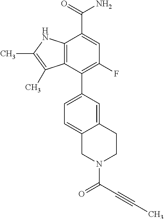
C12=C(NC(C)=C1C)C(C(=O)N)=CC(F)=C2C1=CC=C2C(=C1)CCN(C(C#CC)=O)C2
